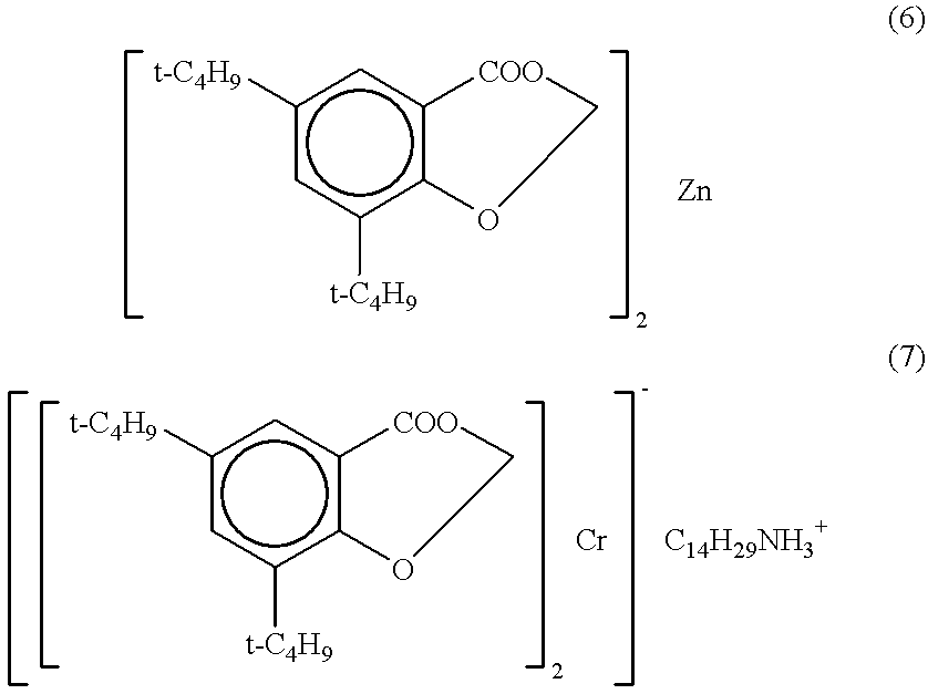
c1([t-C4H9])cc([t-C4H9])c2c(c1)[COO]CO2.c1([t-C4H9])cc([t-C4H9])c2c(c1)[COO]CO2
